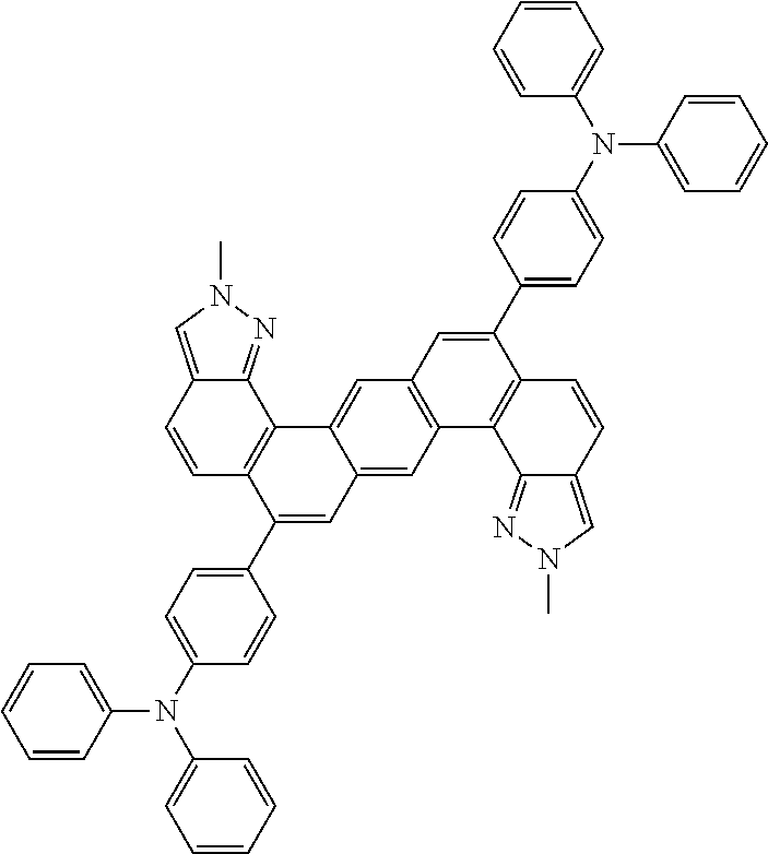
C1=CC2=CN(C)N=C2C2=C1C(C1=CC=C(N(C3=CC=CC=C3)C3=CC=CC=C3)C=C1)=CC1=CC3=C(C=C21)C=C(C1=CC=C(N(C2=CC=CC=C2)C2=CC=CC=C2)C=C1)C1=C3C2=NN(C)C=C2C=C1
